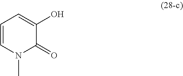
C1=CN(C)C(=O)C(O)=C1
